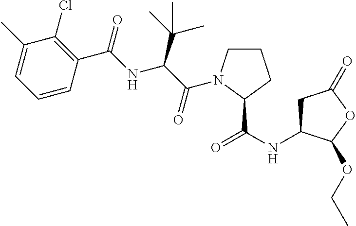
C1(C)=CC=CC(C(=O)NC(C(C)(C)C)C(=O)N2CCCC2C(NC2CC(=O)OC2OCC)=O)=C1Cl
